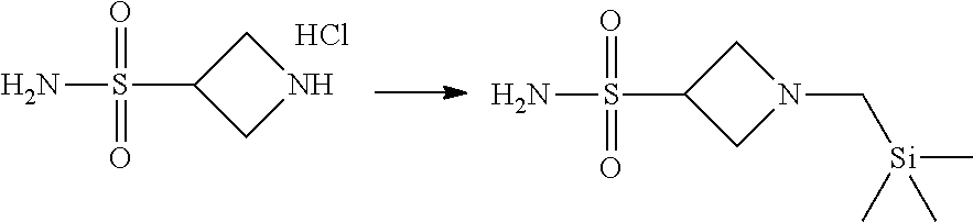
NS(C1CNC1)(=O)=O.Cl.NS(C1CN(C[Si](C)(C)C)C1)(=O)=O
